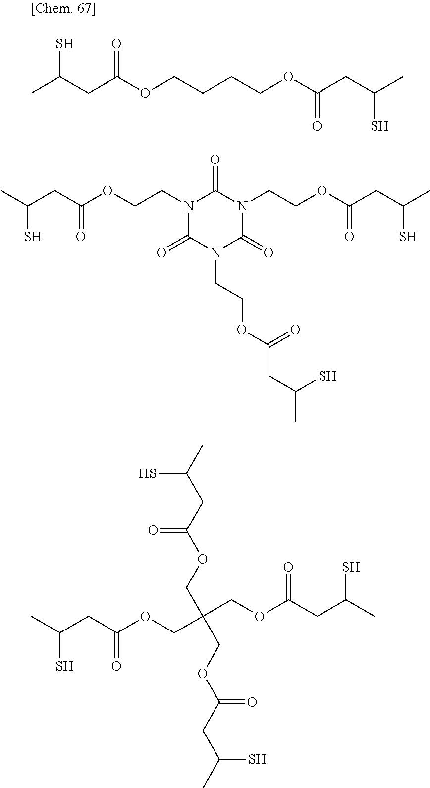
CC(CC(OCCCCOC(CC(C)S)=O)=O)S.N1(CCOC(CC(C)S)=O)C(=O)N(CCOC(CC(C)S)=O)C(=O)N(CCOC(CC(C)S)=O)C1=O.CC(CC(OCC(COC(=O)CC(S)C)(COC(=O)CC(S)C)COC(CC(C)S)=O)=O)S
